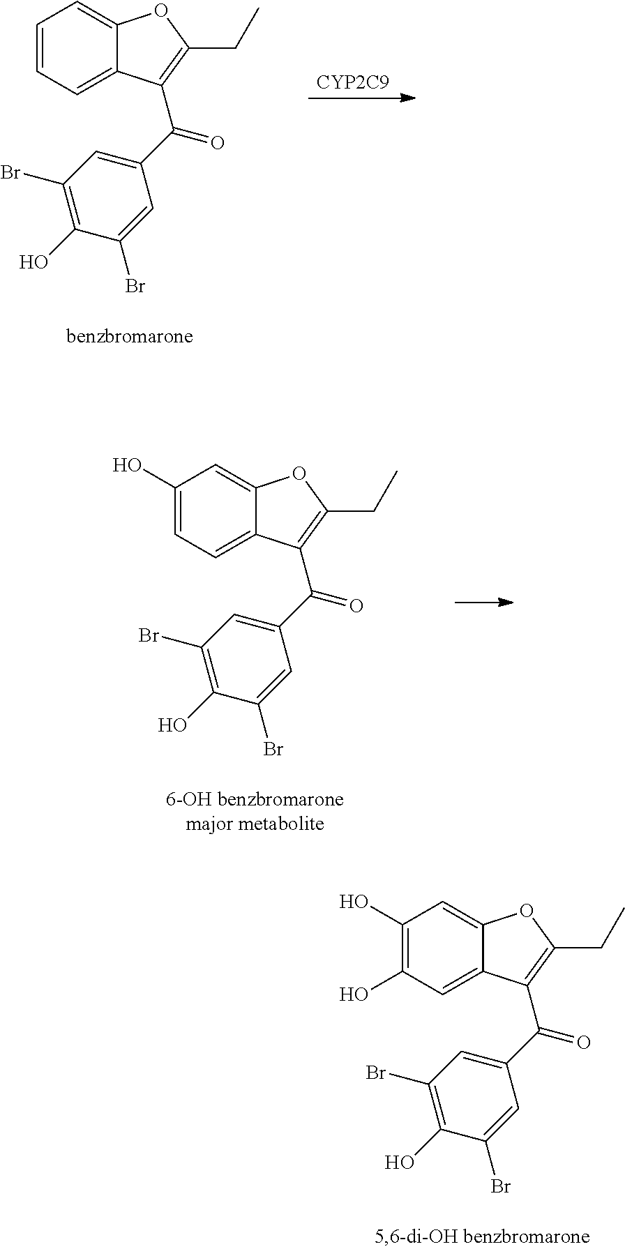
[CYP2C9].C1=CC=C2C(=C1)OC(CC)=C2C(C1=CC(Br)=C(O)C(Br)=C1)=O.C1(O)=CC=C2C(=C1)OC(CC)=C2C(C1=CC(Br)=C(O)C(Br)=C1)=O.C1(O)=C(O)C=C2C(=C1)OC(CC)=C2C(C1=CC(Br)=C(O)C(Br)=C1)=O
